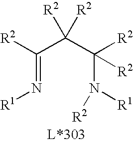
C(=N[R1])(C(C(N([R1])[R2])([R2])[R2])([R2])[R2])[R2]
